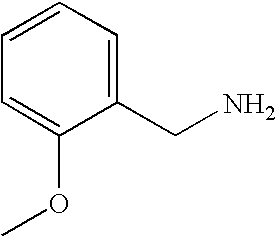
C1=CC=C(CN)C(OC)=C1
